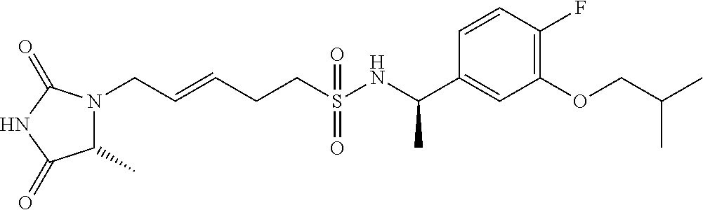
C(S(NC(C1=CC(OCC(C)C)=C(F)C=C1)C)(=O)=O)CC=CCN1C(C)C(=O)NC1=O
